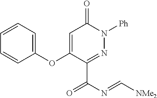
C(C1=NN([Ph])C(=O)C=C1OC1=CC=CC=C1)(N=C[NMe2])=O
